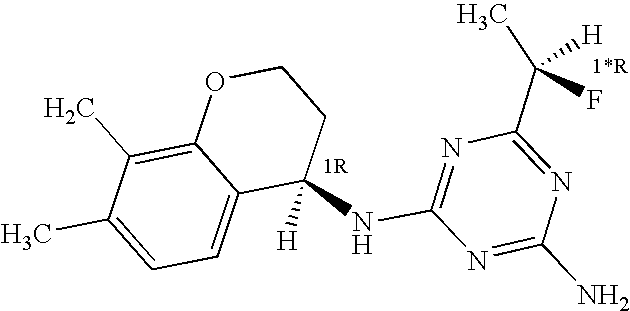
C1(NC2=NC(C([H])(C)F)=NC(N)=N2)([H])CCOC2=C(C)C(C)=CC=C12
